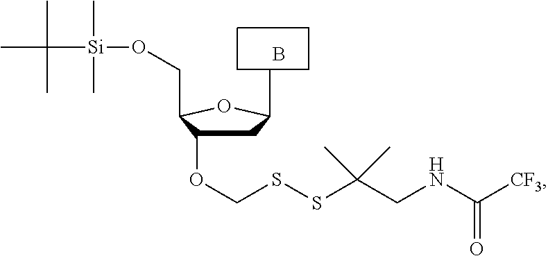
B.C1C(OCSSC(CNC([CF3])=O)(C)C)C(CO[Si](C)(C)C(C)(C)C)OC1C
